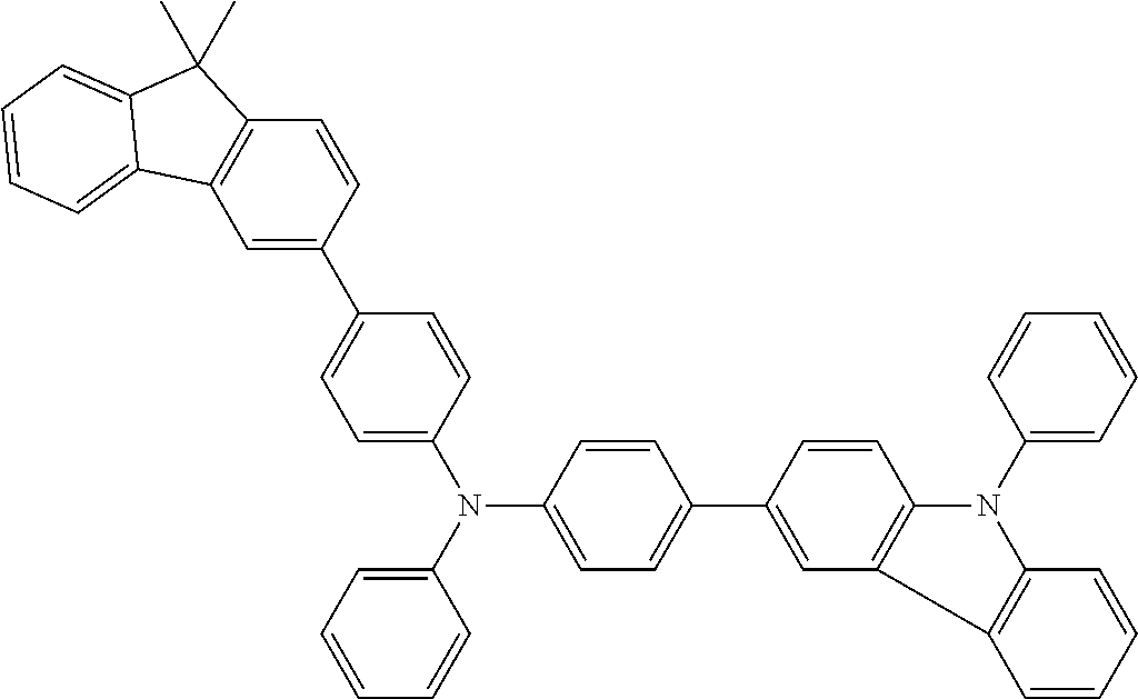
C1=C(C2=CC=C(N(C3=CC=C(C4=CC5=C(C=C4)N(C4=CC=CC=C4)C4=C5C=CC=C4)C=C3)C3=CC=CC=C3)C=C2)C=CC2=C1C1=CC=CC=C1C2(C)C
